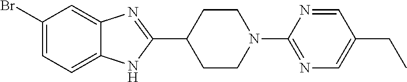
C1(Br)=CC=C2C(=C1)N=C(C1CCN(C3=NC=C(CC)C=N3)CC1)N2
